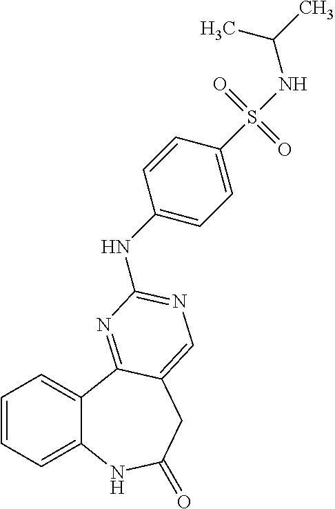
C1=CC=C2C(=C1)C1=NC(NC3=CC=C(S(=O)(=O)NC(C)C)C=C3)=NC=C1CC(=O)N2
